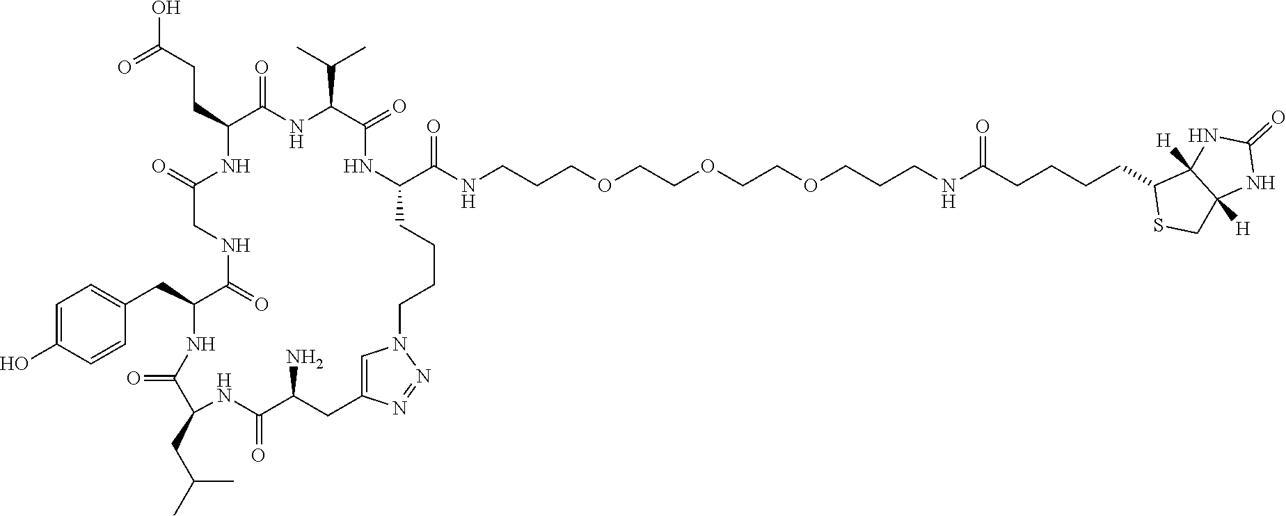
C(C1C(=O)NC(CC2=CC=C(O)C=C2)C(=O)NCC(=O)NC(CCC(O)=O)C(=O)NC(C(C)C)C(=O)NC(C(NCCCOCCOCCOCCCNC(CCCCC2SCC3([H])C2([H])NC(=O)N3)=O)=O)CCCCN2C=C(CC(N)C(=O)N1)N=N2)C(C)C
